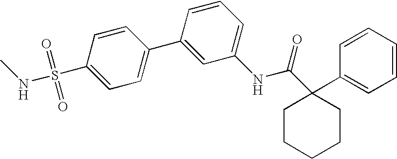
C1=C(C2=CC=C(S(=O)(=O)NC)C=C2)C=CC=C1NC(C1(C2=CC=CC=C2)CCCCC1)=O
